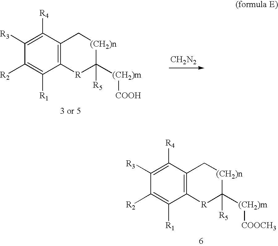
C1([R2])=C([R1])C2=C(C([R4])=C1[R3])C[(CH2)n]C([R5])([(CH2)m][COOH])[R]2.[CH2N2].C1([R2])=C([R1])C2=C(C([R4])=C1[R3])C[(CH2)n]C([R5])([(CH2)m][COOCH3])[R]2
